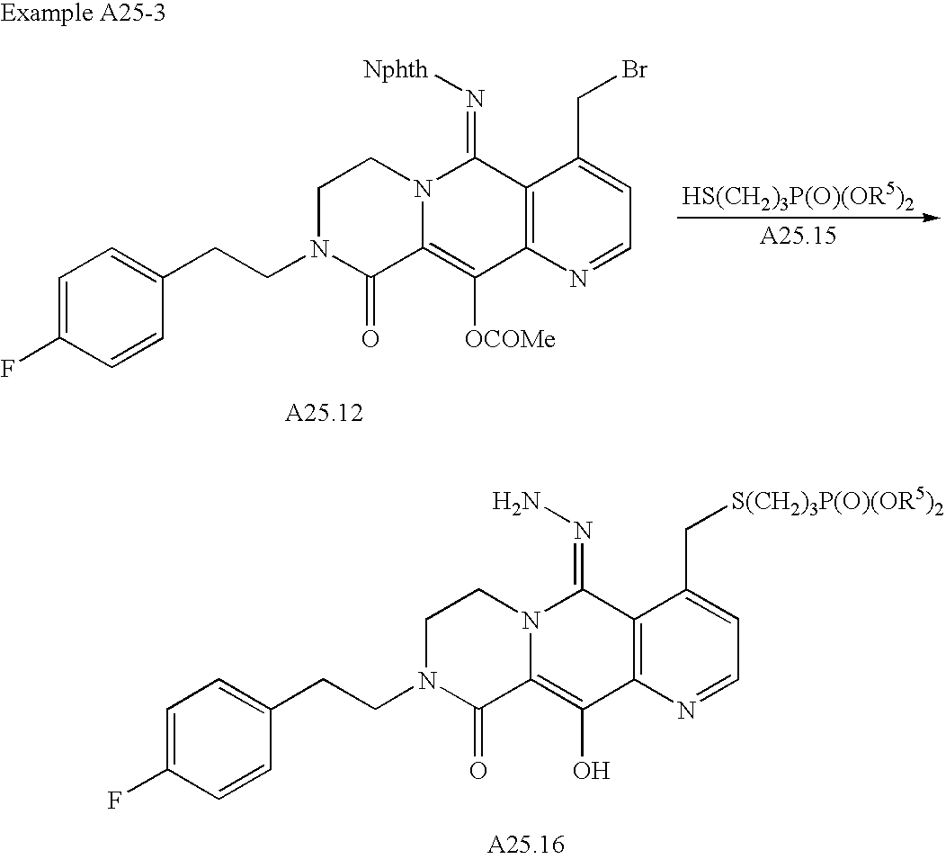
C1=C(F)C=CC(CCN2C(=O)C3=C(O)C4=C(C(=NN)N3CC2)C(C[S(CH2)3P(O)(OR5)2])=CC=N4)=C1.C1=C(F)C=CC(CCN2C(=O)C3=C([OCOMe])C4=C(C(=N[Nphth])N3CC2)C(CBr)=CC=N4)=C1
